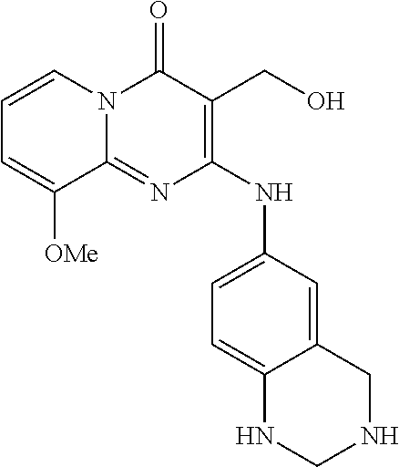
C12=NC(NC3=CC=C4C(=C3)CNCN4)=C(CO)C(=O)N1C=CC=C2[OMe]
